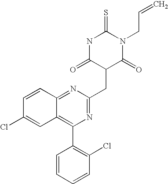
N1C(=O)C(CC2=NC(C3=C(Cl)C=CC=C3)=C3C(=N2)C=CC(Cl)=C3)C(=O)N(CC=C)C1=S
